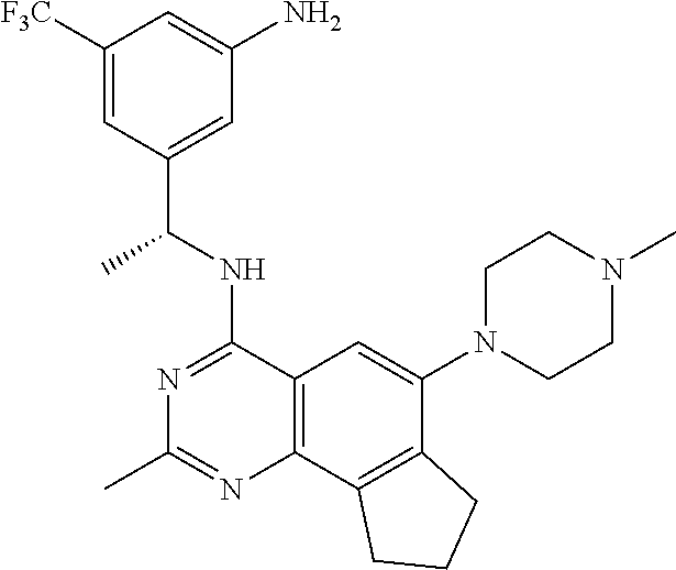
C12=C(C3=C(C(N4CCN(C)CC4)=C1)CCC3)N=C(C)N=C2NC(C1=CC(N)=CC([F3C])=C1)C
